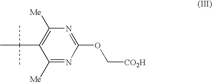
C1([Me])=NC(OC[CO2H])=NC([Me])=C1C(C)(C)C
